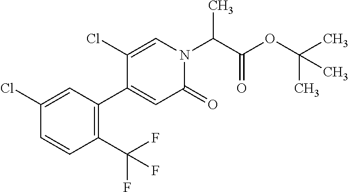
C1(C(F)(F)F)=C(C2=CC(=O)N(C(C(OC(C)(C)C)=O)C)C=C2Cl)C=C(Cl)C=C1
